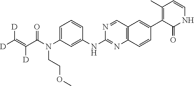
C1=C(N(C(C(=C([D])[D])[D])=O)CCOC)C=C(NC2=NC3=C(C=N2)C=C(C2=C(C)C=CNC2=O)C=C3)C=C1
